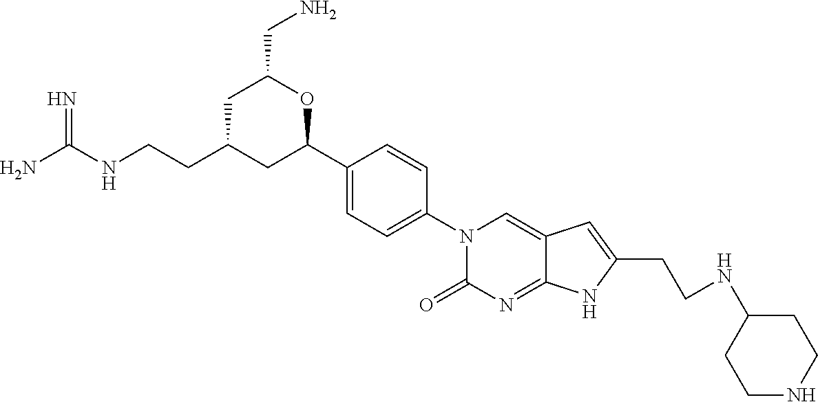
NC(NCCC1CC(C2=CC=C(N3C(=O)N=C4C(=C3)C=C(CCNC3CCNCC3)N4)C=C2)OC(CN)C1)=N
